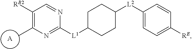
C1([RB2])=C(C)N=C([L1]C2CCC([L2]C3=CC=C([RE])C=C3)CC2)N=C1.[A]
